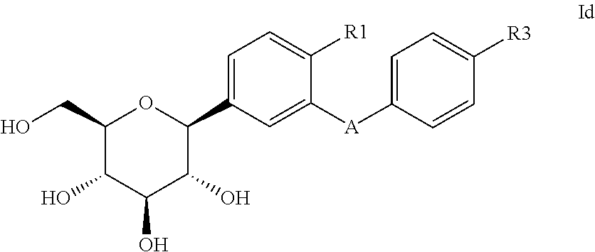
C1(C2OC(CO)C(O)C(O)C2O)=CC=C([R1])C([A]C2=CC=C([R3])C=C2)=C1
